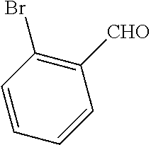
BrC1=C([CHO])C=CC=C1
